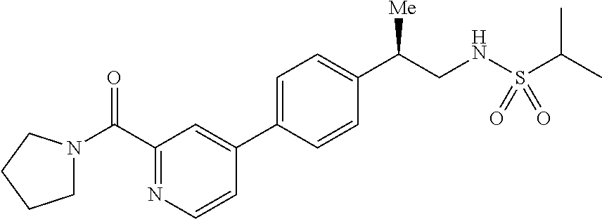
C1N(C(C2=NC=CC(C3=CC=C(C(CNS(C(C)C)(=O)=O)[Me])C=C3)=C2)=O)CCC1
